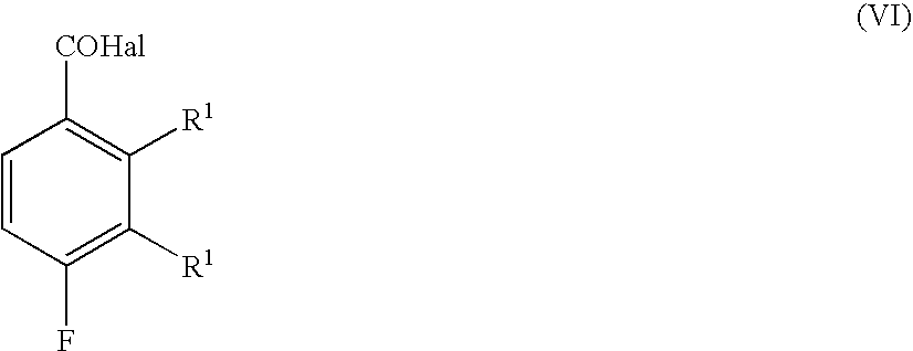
C1=CC(F)=C([R1])C([R1])=C1[COHal]
